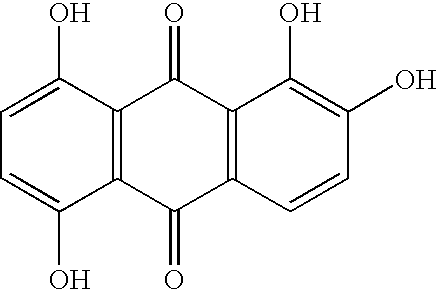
C12=C(C(O)=CC=C1O)C(=O)C1=C(C2=O)C=CC(O)=C1O
